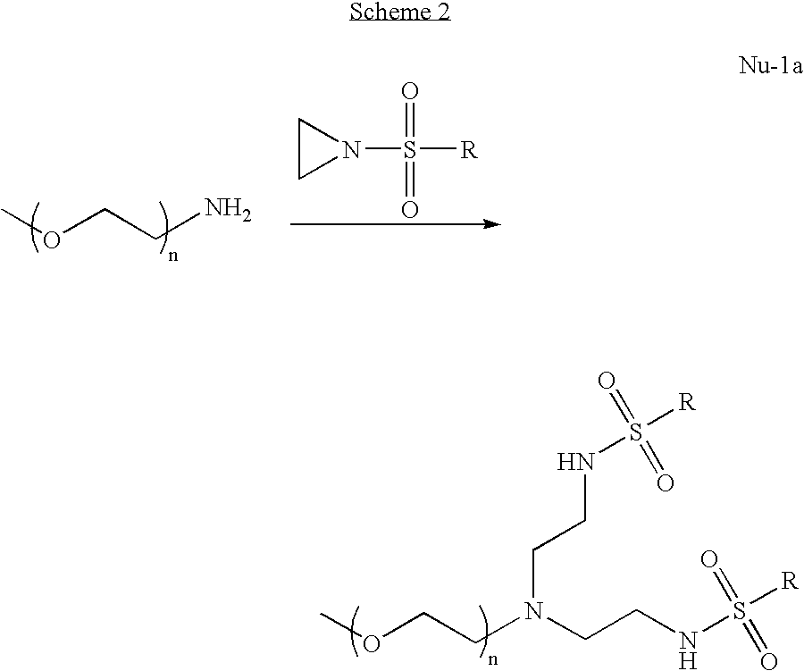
COCCN(CCNS([R])(=O)=O)CCNS([R])(=O)=O.COCCN.C1CN1S([R])(=O)=O
